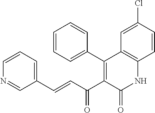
C1=CC=C(C=CC(C2=C(C3=CC=CC=C3)C3=C(NC2=O)C=CC(Cl)=C3)=O)C=N1
